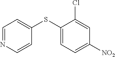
C1=NC=CC(SC2=CC=C([NO2])C=C2Cl)=C1
